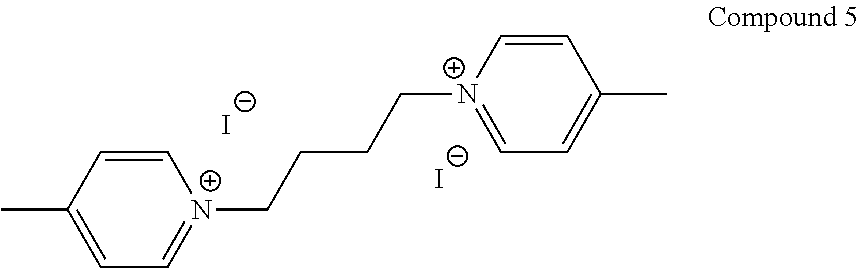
C1=CC(C)=CC=[N+]1CCCC[N+]1=CC=C(C)C=C1.[I-].[I-]
